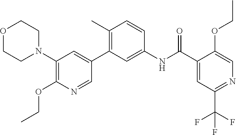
C1(N2CCOCC2)=C(OCC)N=CC(C2=C(C)C=CC(NC(C3=CC(C(F)(F)F)=NC=C3OCC)=O)=C2)=C1
